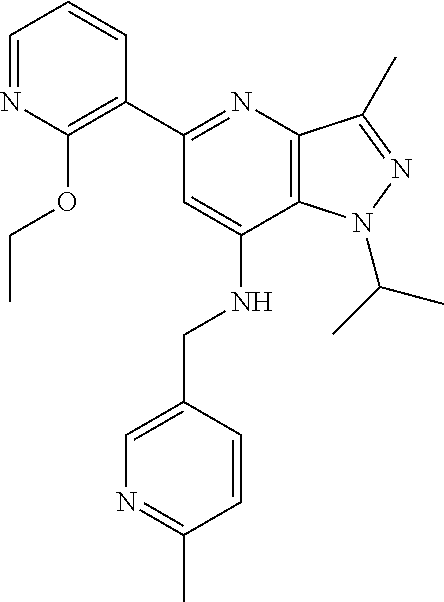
C1=NC(OCC)=C(C2=NC3=C(C(NCC4=CN=C(C)C=C4)=C2)N(C(C)C)N=C3C)C=C1
